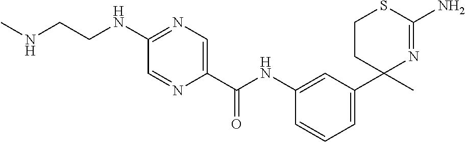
C1(C(NC2=CC(C3(C)N=C(N)SCC3)=CC=C2)=O)=CN=C(NCCNC)C=N1
